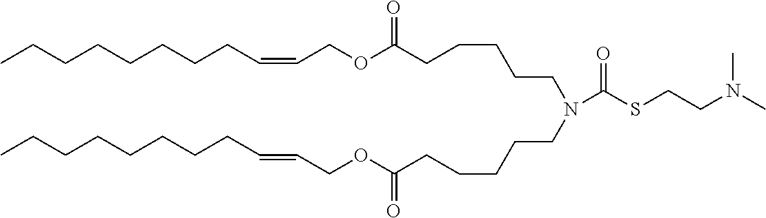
C(CCCCCC=CCOC(CCCCCN(CCCCCC(OCC=CCCCCCCCC)=O)C(SCCN(C)C)=O)=O)CC
